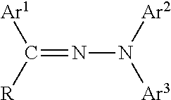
C(=NN([Ar2])[Ar3])([Ar1])[R]
